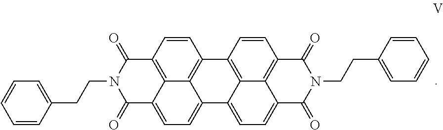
C1=CC2=C3C4=C1C1=C5C6=C(C=C1)C(=O)N(CCC1=CC=CC=C1)C(=O)C6=CC=C5C4=CC=C3C(=O)N(CCC1=CC=CC=C1)C2=O
